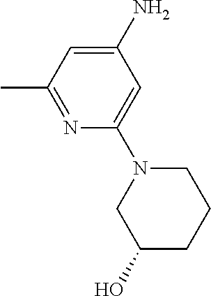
C1(N)=CC(C)=NC(N2CC(O)CCC2)=C1
